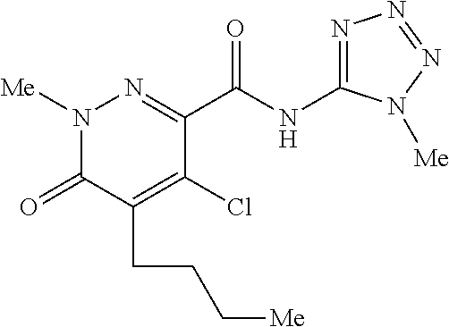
C1(C(NC2=NN=NN2[Me])=O)=NN([Me])C(=O)C(CCC[Me])=C1Cl
